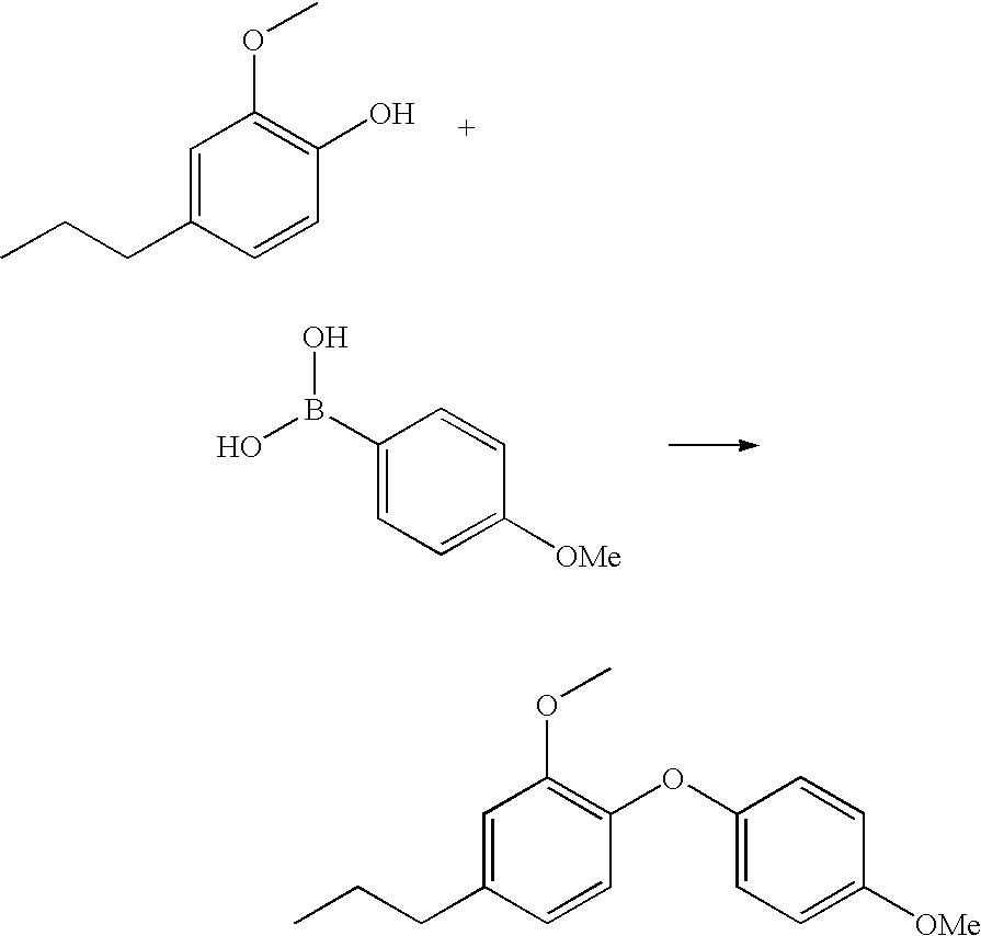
C1=C(CCC)C=CC(O)=C1OC.C1=C(B(O)O)C=CC([OMe])=C1.C1=C(OC2=C(OC)C=C(CCC)C=C2)C=CC([OMe])=C1
